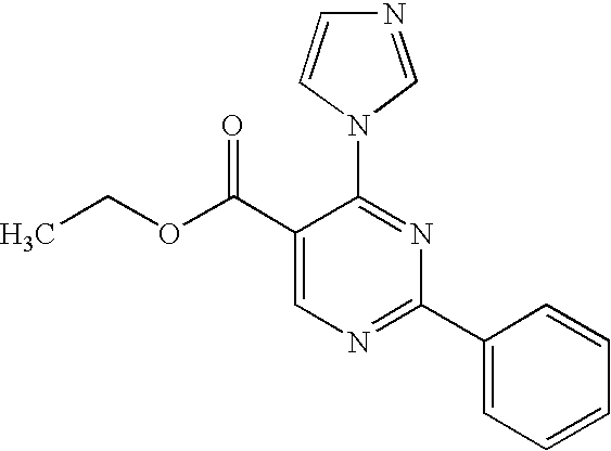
C1(C(OCC)=O)=CN=C(C2=CC=CC=C2)N=C1N1C=NC=C1
